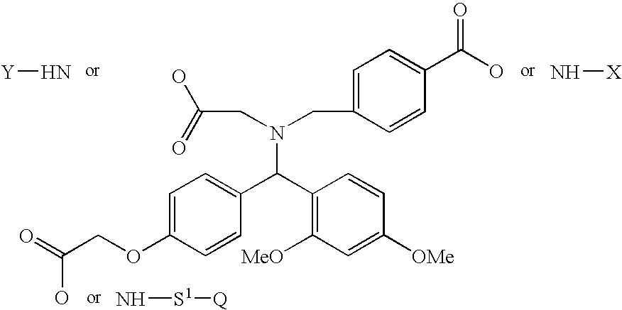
C1=C(CN(CC(O)=O)C(C2=CC=C(OCC(=O)O)C=C2)C2=C([MeO])C=C([OMe])C=C2)C=CC(C(O)=O)=C1.N[X].N[S1][Q].[Y]N
